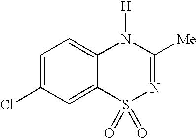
C1=C(Cl)C=C2C(=C1)N([H])C([Me])=NS2(=O)=O
